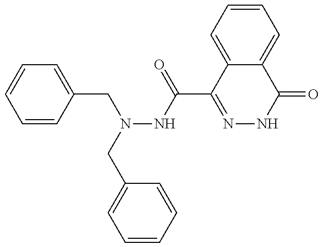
C1=CC(CN(CC2=CC=CC=C2)NC(=O)C2=NNC(=O)C3=CC=CC=C23)=CC=C1
